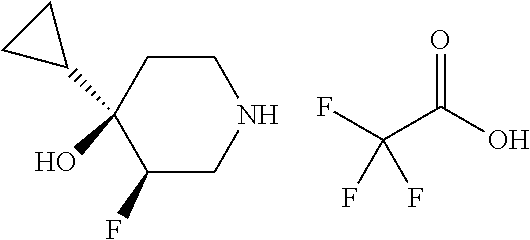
C1CC(O)(C2CC2)C(F)CN1.O=C(O)C(F)(F)F
